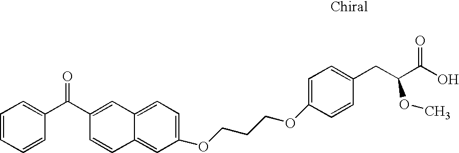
O(C1=CC=C(CC(C(O)=O)OC)C=C1)CCCOC1=CC=C2C(=C1)C=CC(C(C1=CC=CC=C1)=O)=C2
